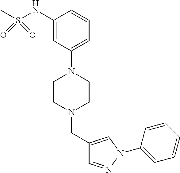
C1(NS(C)(=O)=O)=CC(N2CCN(CC3=CN(C4=CC=CC=C4)N=C3)CC2)=CC=C1
